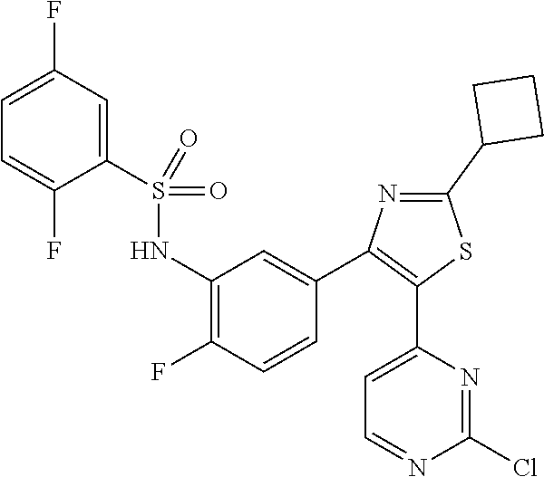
C1(S(NC2=C(F)C=CC(C3=C(C4=CC=NC(Cl)=N4)SC(C4CCC4)=N3)=C2)(=O)=O)=CC(F)=CC=C1F
